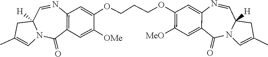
C1=NC2=CC(OCCCOC3=CC4=C(C(=O)N5C=C(C)CC5([H])C=N4)C=C3[OMe])=C([MeO])C=C2C(=O)N2C1([H])CC(C)=C2
